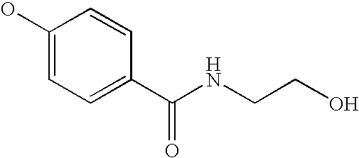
C1(O)=CC=C(C(NCCO)=O)C=C1
